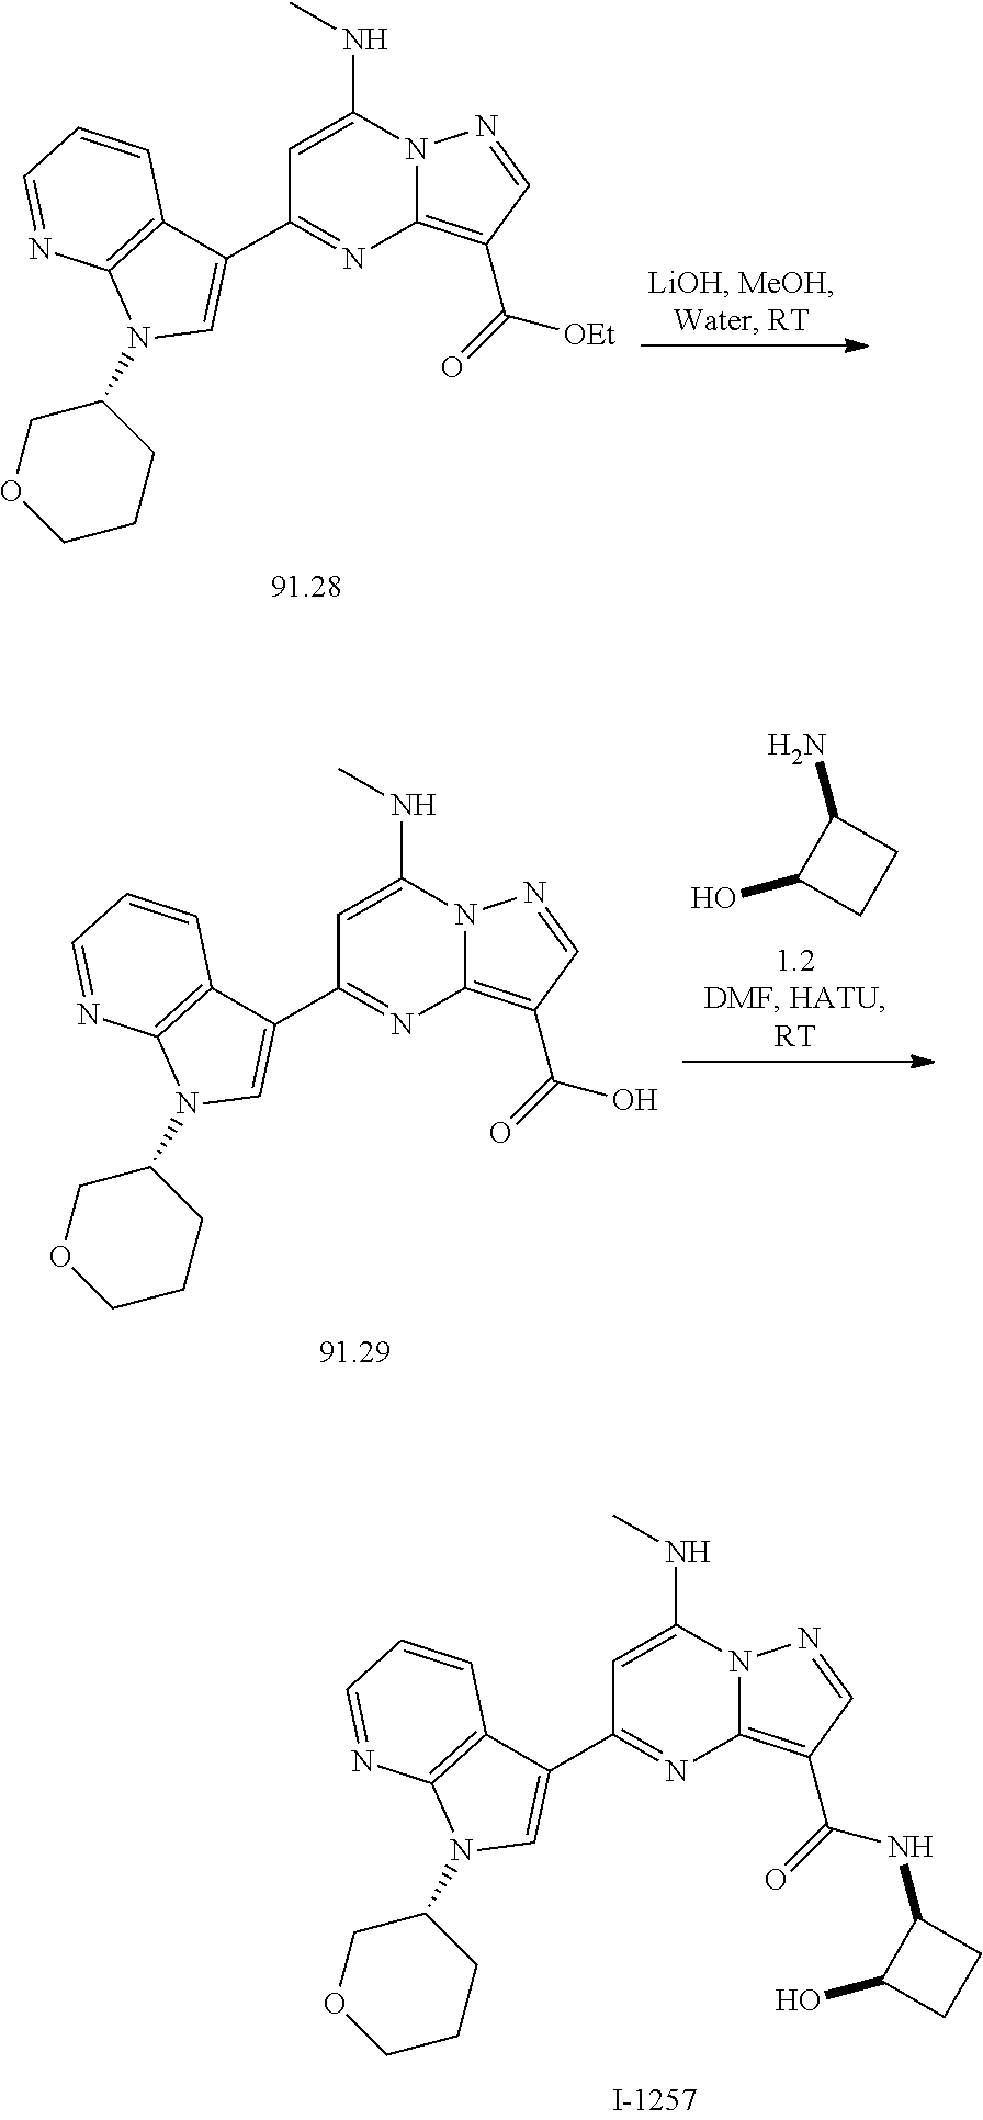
C1=C(NC)N2C(=C(C(=O)[OEt])C=N2)N=C1C1=CN(C2COCCC2)C2=C1C=CC=N2.C1(O)CCC1N.C1=C(NC)N2C(=C(C(=O)O)C=N2)N=C1C1=CN(C2COCCC2)C2=C1C=CC=N2.C1=C(NC)N2C(=C(C(=O)NC3C(O)CC3)C=N2)N=C1C1=CN(C2COCCC2)C2=C1C=CC=N2
